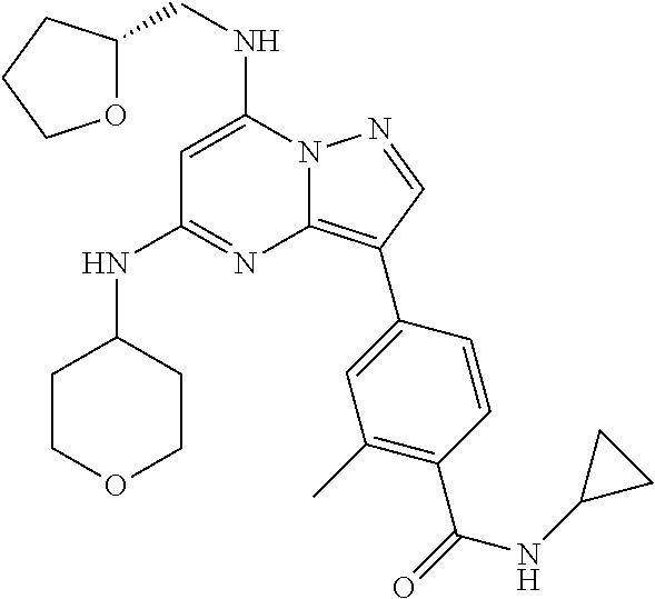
O1C(CNC2=CC(NC3CCOCC3)=NC3=C(C4=CC(C)=C(C(=O)NC5CC5)C=C4)C=NN23)CCC1
